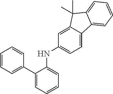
N(C1=CC=CC=C1C1=CC=CC=C1)C1=CC=C2C(=C1)C(C)(C)C1=CC=CC=C21
